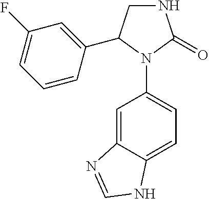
N1CC(C2=CC(F)=CC=C2)N(C2=CC=C3C(=C2)N=CN3)C1=O
